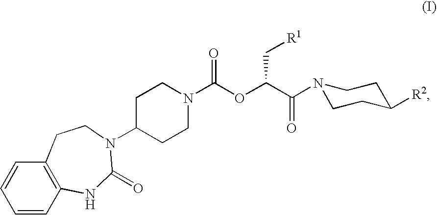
C1=CC2=C(C=C1)CCN(C1CCN(C(OC(C(N3CCC([R2])CC3)=O)C[R1])=O)CC1)C(=O)N2
